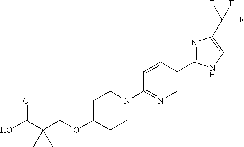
C1(OCC(C(O)=O)(C)C)CCN(C2=NC=C(C3=NC(C(F)(F)F)=CN3)C=C2)CC1
